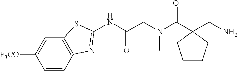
C1=CC2=C(C=C1[F3CO])SC(NC(CN(C(C1(CN)CCCC1)=O)C)=O)=N2
